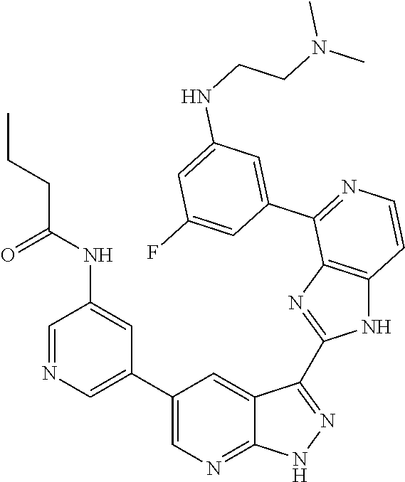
C1=NC=C(C2=CN=C3C(=C2)C(C2=NC4=C(N2)C=CN=C4C2=CC(NCCN(C)C)=CC(F)=C2)=NN3)C=C1NC(CCC)=O
